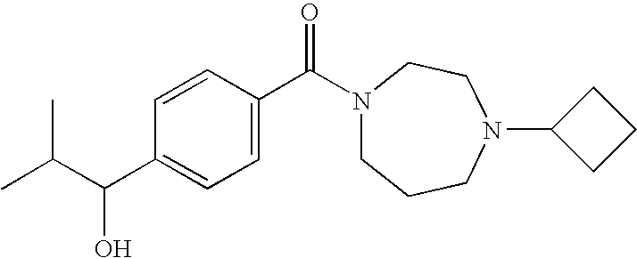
CC(C(C1=CC=C(C(N2CCCN(C3CCC3)CC2)=O)C=C1)O)C
